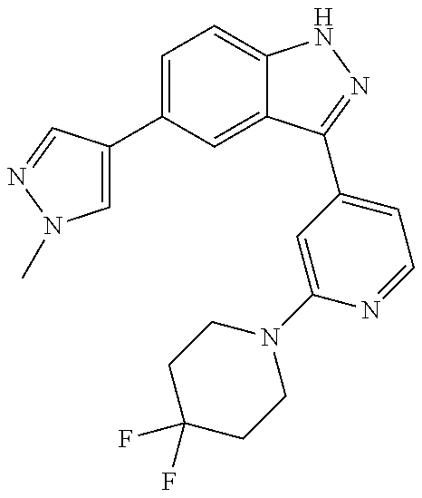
C1(C2=CN(C)N=C2)=CC=C2C(=C1)C(C1=CC=NC(N3CCC(F)(F)CC3)=C1)=NN2
